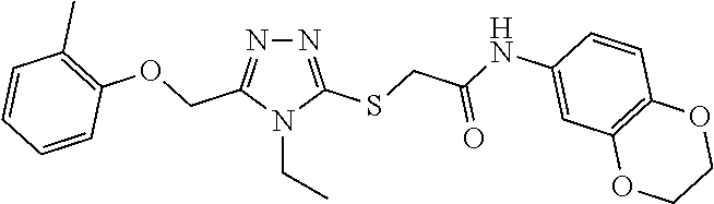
N1=C(SCC(NC2=CC3=C(C=C2)OCCO3)=O)N(CC)C(COC2=C(C)C=CC=C2)=N1
